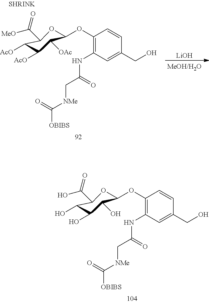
[LiOH].C([NMe]C([OBIBS])=O)C(NC1=C(OC2C([OAc])C([AcO])C([AcO])C(C([MeO])=O)O2)C=CC(CO)=C1)=O.C([NMe]C([OBIBS])=O)C(NC1=C(OC2C(O)C(O)C(O)C(C(O)=O)O2)C=CC(CO)=C1)=O
